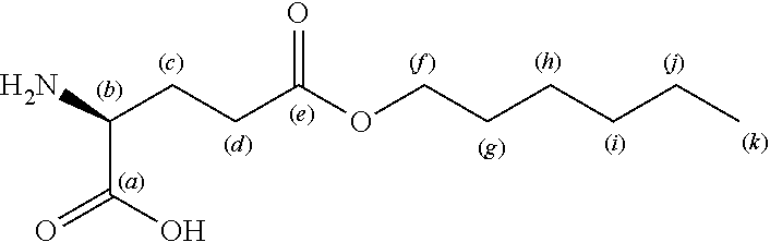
C(C(N)CCC(OCCCCCC)=O)(O)=O
